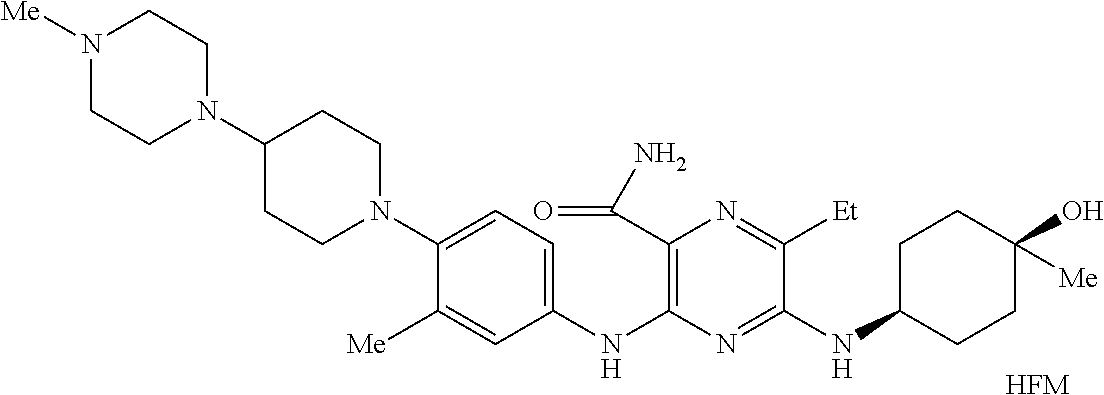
[HFM].C1(N2CCN([Me])CC2)CCN(C2=CC=C(NC3=C(C(=O)N)N=C([Et])C(NC4CCC(O)([Me])CC4)=N3)C=C2[Me])CC1
